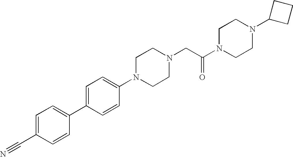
C1=C(C#N)C=CC(C2=CC=C(N3CCN(CC(N4CCN(C5CCC5)CC4)=O)CC3)C=C2)=C1
